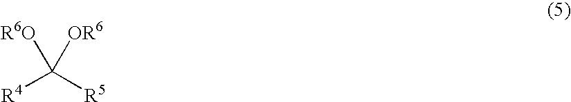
[R4]C([R5])([R6O])[OR6]
